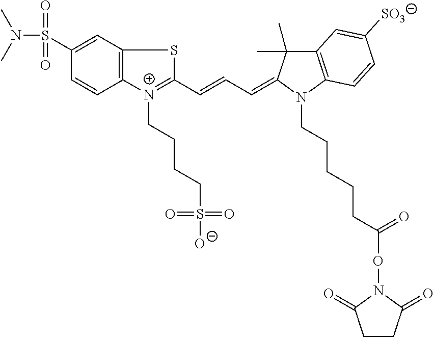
C12=C(C=C(S(N(C)C)(=O)=O)C=C1)SC(C=CC=C1C(C)(C)C3=C(N1CCCCCC(=O)ON1C(=O)CCC1=O)C=CC([SO3])=C3)=[N+]2CCCCS(=O)(=O)[O-]
